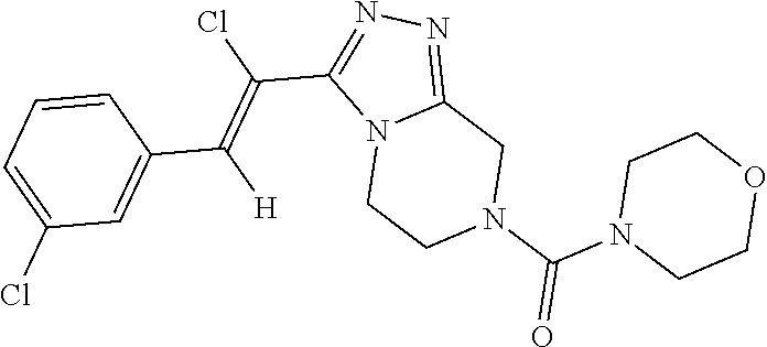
C12=NN=C(C(Cl)=C([H])C3=CC(Cl)=CC=C3)N1CCN(C(N1CCOCC1)=O)C2
